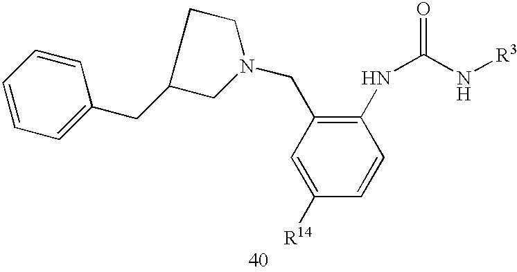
C1=CC=C(CC2CN(CC3=C(NC(=O)N[R3])C=CC([R14])=C3)CC2)C=C1
